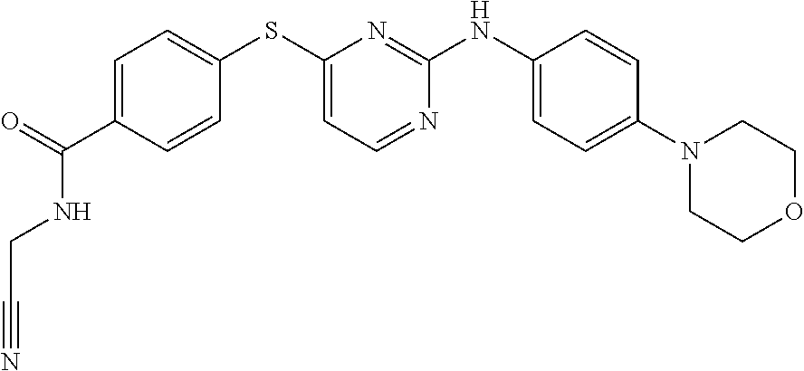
C1=C(C(=O)NCC#N)C=CC(SC2=CC=NC(NC3=CC=C(N4CCOCC4)C=C3)=N2)=C1
